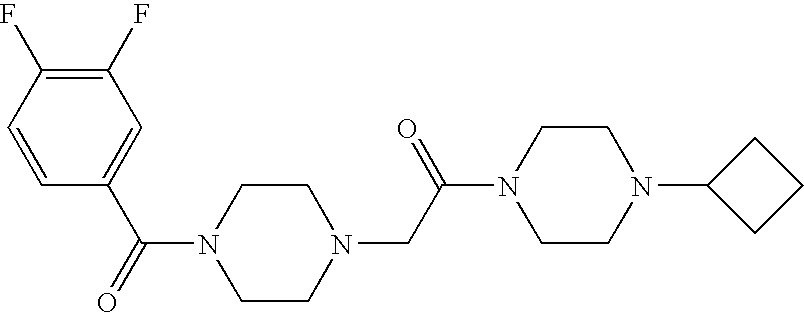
C1=C(C(=O)N2CCN(CC(N3CCN(C4CCC4)CC3)=O)CC2)C=CC(F)=C1F
